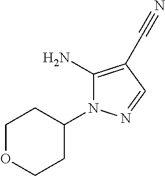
C1OCCC(N2C(N)=C(C#N)C=N2)C1
